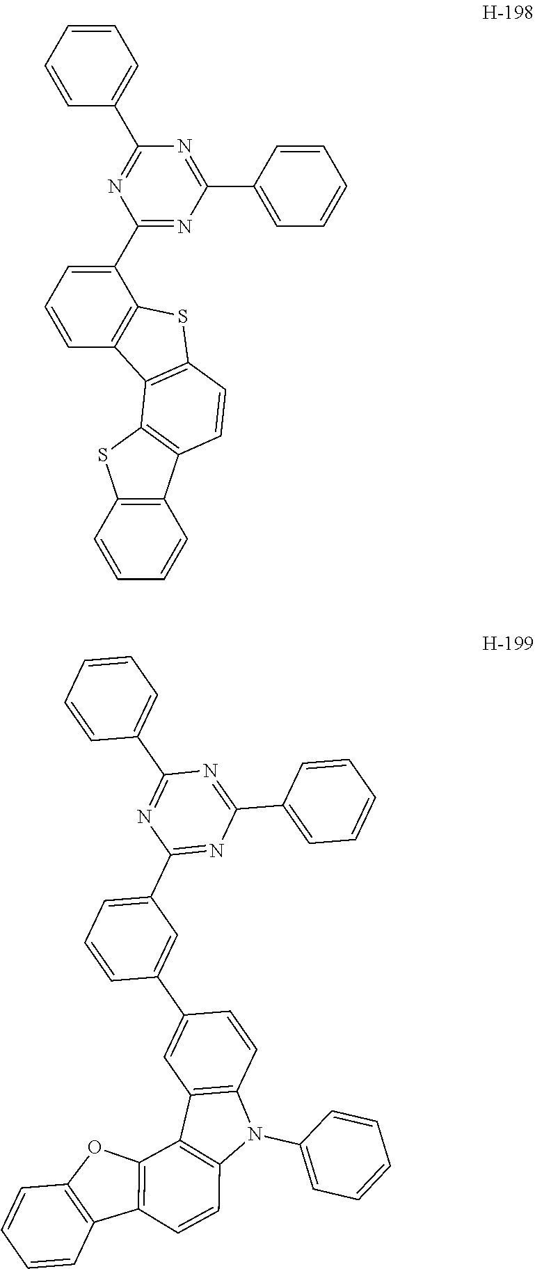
C1=CC=CC(C2=NC(C3=CC=CC4=C3SC3=C4C4=C(C=C3)C3=C(S4)C=CC=C3)=NC(C3=CC=CC=C3)=N2)=C1.C1=CC=CC(C2=NC(C3=CC=CC(C4=CC5=C(C=C4)N(C4=CC=CC=C4)C4=C5C5=C(C=C4)C4=C(O5)C=CC=C4)=C3)=NC(C3=CC=CC=C3)=N2)=C1
